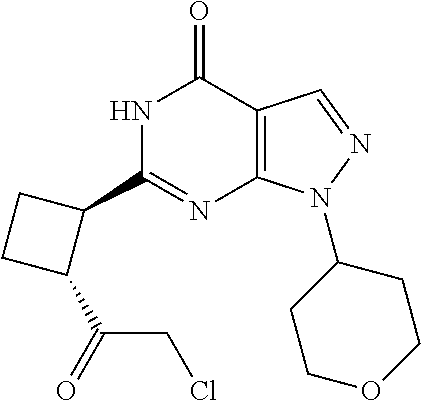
N1C(C2CCC2C(=O)CCl)=NC2=C(C1=O)C=NN2C1CCOCC1
